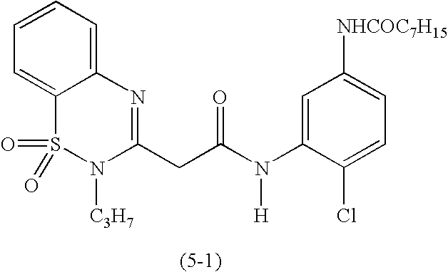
C1=CC=C2C(=C1)S(=O)(=O)N([C3H7])C(CC(N(C1=CC([NHCOC7H15])=CC=C1Cl)[H])=O)=N2
